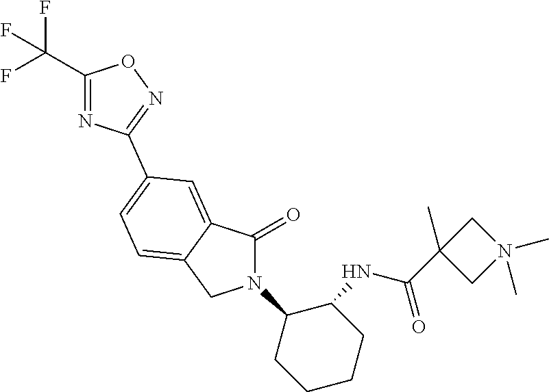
C1(=O)N(C2CCCCC2NC(C2(C)CN(C)(C)C2)=O)CC2=CC=C(C3=NOC(C(F)(F)F)=N3)C=C12
